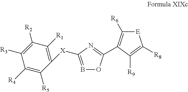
C1([X]C2=BOC(C3=C([R6])[E]C([R8])=C3[R9])=N2)=C([R1])C([R2])=C([R3])C([R4])=C1[R5]
